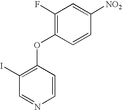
C1(F)=C(OC2=C(I)C=NC=C2)C=CC([NO2])=C1
